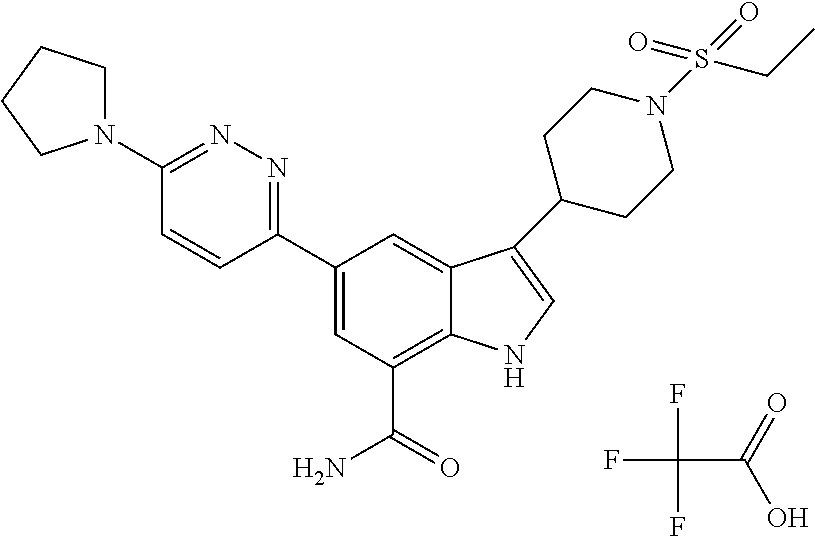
FC(F)(F)C(=O)O.C1(C2=NN=C(N3CCCC3)C=C2)=CC(C(=O)N)=C2C(=C1)C(C1CCN(S(=O)(=O)CC)CC1)=CN2
